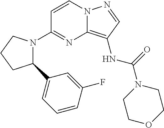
C1=CN2C(=C(NC(=O)N3CCOCC3)C=N2)N=C1N1C(C2=CC=CC(F)=C2)CCC1
